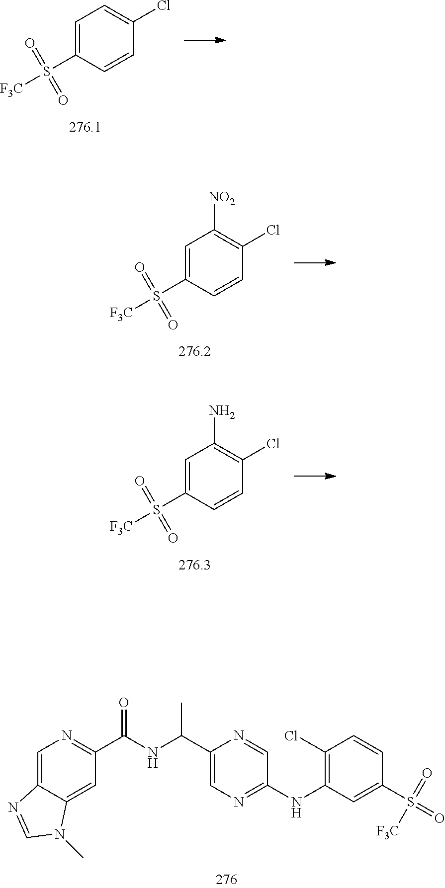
C1=C2C(=CC(C(NC(C3=CN=C(NC4=C(Cl)C=CC(S(=O)(=O)[F3C])=C4)C=N3)C)=O)=N1)N(C)C=N2.C1=C(S([F3C])(=O)=O)C=CC(Cl)=C1.C1=C(S([F3C])(=O)=O)C=CC(Cl)=C1[NO2].C1=C(S([F3C])(=O)=O)C=CC(Cl)=C1N
